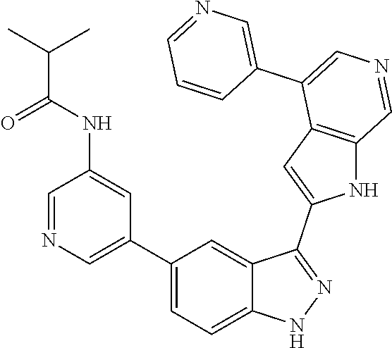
C1(C2=CN=CC(NC(C(C)C)=O)=C2)=CC=C2C(=C1)C(C1=CC3=C(N1)C=NC=C3C1=CN=CC=C1)=NN2
